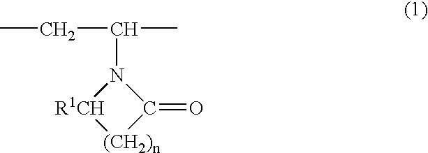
[R1CH]1[(CH2)n]C(=O)N1C(C)CC
